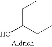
OC(CC)CC
